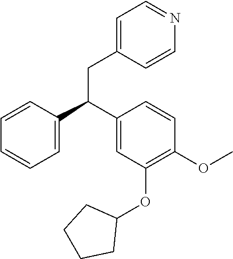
C1=C(CC(C2=CC=CC=C2)C2=CC(OC3CCCC3)=C(OC)C=C2)C=CN=C1
